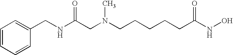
C(NC(CN(CCCCCC(NO)=O)C)=O)C1=CC=CC=C1
